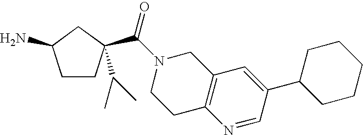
C1CC(C(N2CCC3=C(C2)C=C(C2CCCCC2)C=N3)=O)(C(C)C)CC1N
